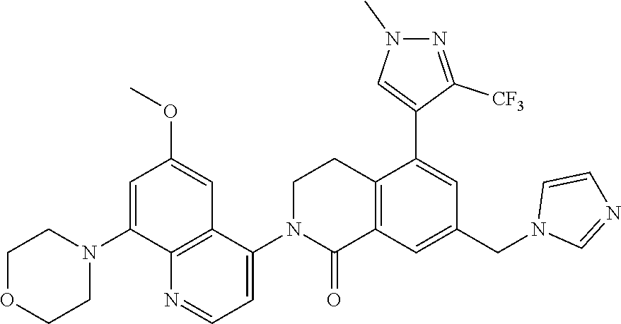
C12=C(C=C(CN3C=NC=C3)C=C1C1=CN(C)N=C1[CF3])C(=O)N(C1=CC=NC3=C1C=C(OC)C=C3N1CCOCC1)CC2
